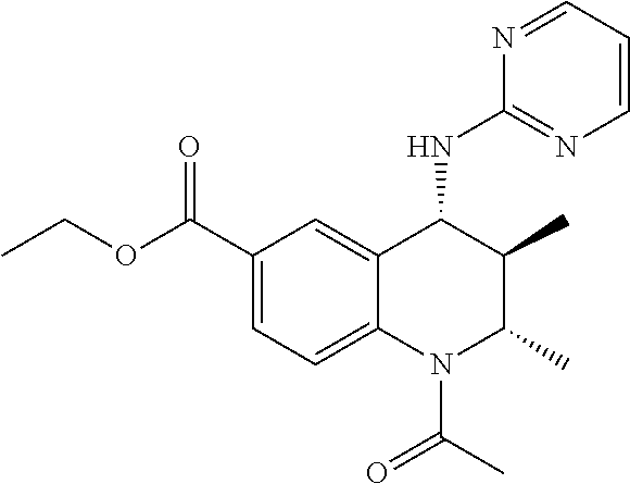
C1=C(C(OCC)=O)C=C2C(=C1)N(C(C)=O)C(C)C(C)C2NC1=NC=CC=N1
